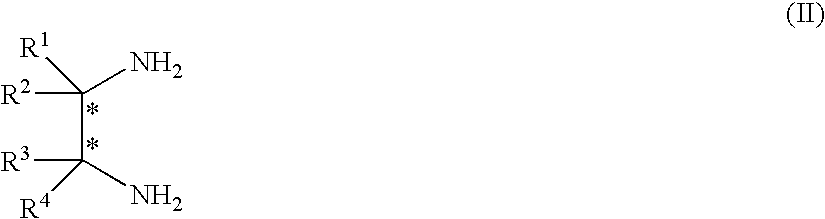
[R2]C(C([R3])([R4])N)([R1])N
